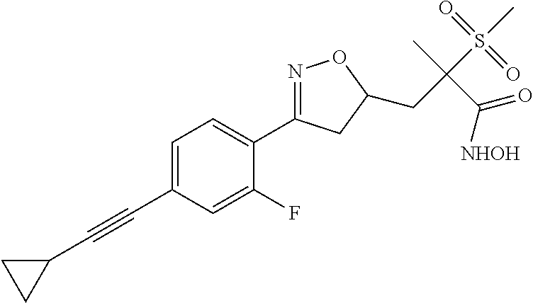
C1=C(C#CC2CC2)C=C(F)C(C2=NOC(CC(S(C)(=O)=O)(C)C(=O)[NHOH])C2)=C1
